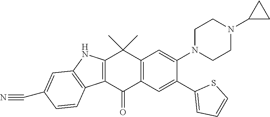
C12=C(C(=O)C3=C(C1(C)C)C=C(N1CCN(C4CC4)CC1)C(C1=CC=CS1)=C3)C1=C(N2)C=C(C#N)C=C1
